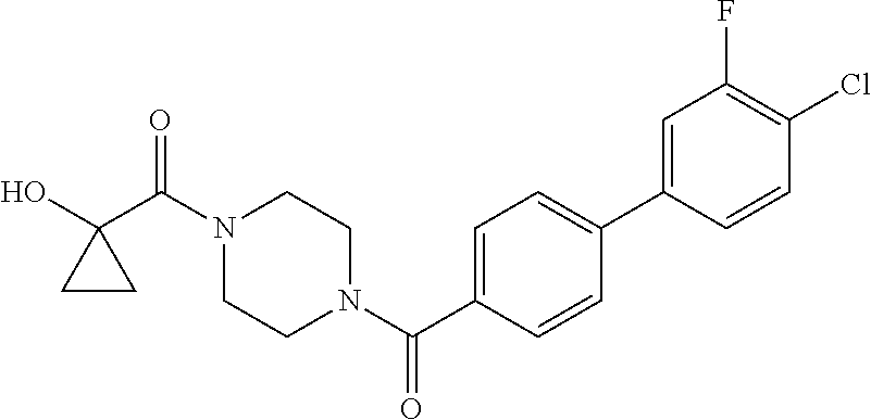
OC1(C(N2CCN(C(=O)C3=CC=C(C4=CC(F)=C(Cl)C=C4)C=C3)CC2)=O)CC1
